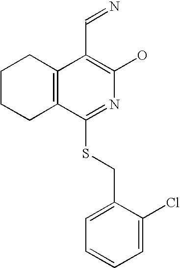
C1CCC2=C(C1)C(C=N)=C(O)N=C2SCC1=CC=CC=C1Cl
